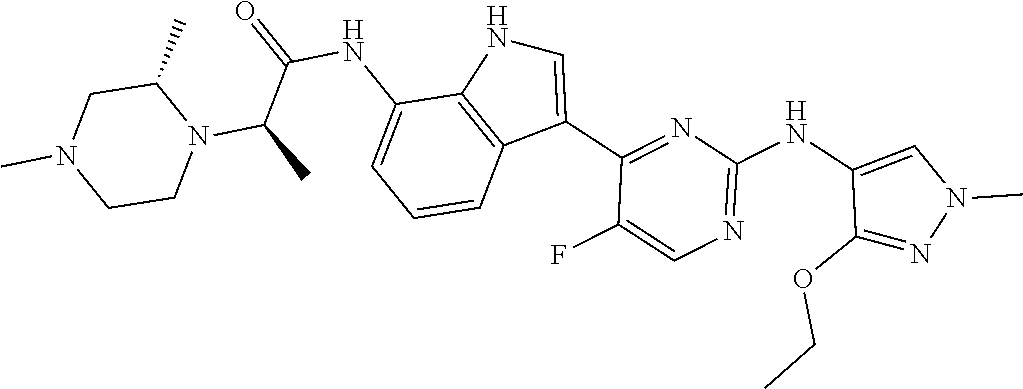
N1=C(NC2=CN(C)N=C2OCC)N=C(C2=CNC3=C2C=CC=C3NC(=O)C(C)N2C(C)CN(C)CC2)C(F)=C1
